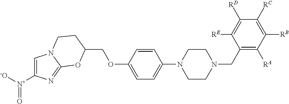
C1([RE])=C([RD])C([RC])=C([RB])C([RA])=C1CN1CCN(C2=CC=C(OCC3OC4=NC([N+]([-O])=O)=CN4CC3)C=C2)CC1
